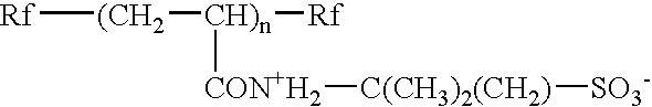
[Rf][(CH2][CH)n]([Rf])[CON+H2][C(CH3)2(CH2)][SO3-]
